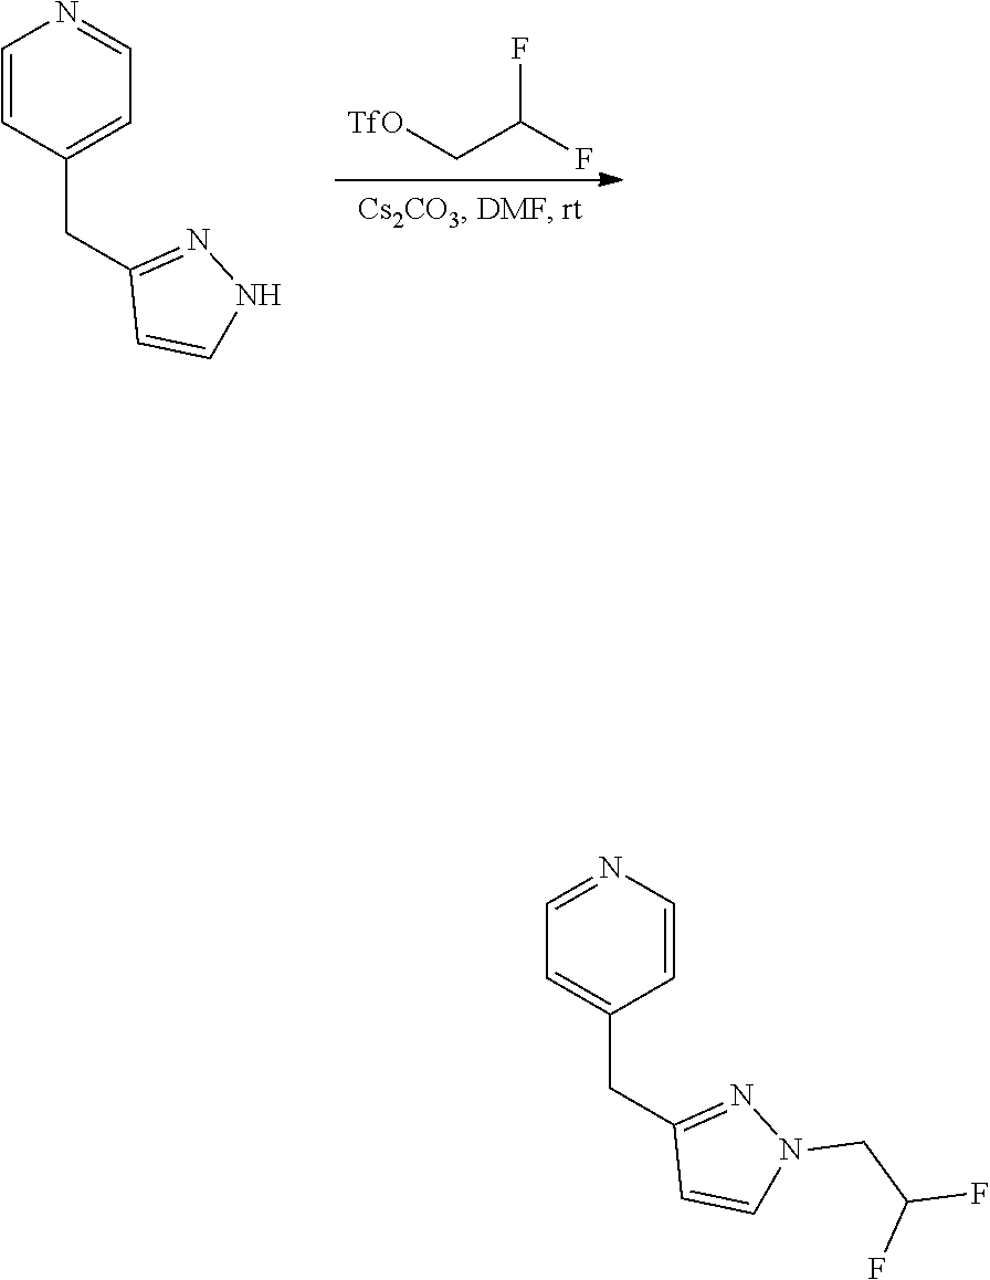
N1N=C(CC2=CC=NC=C2)C=C1.C(C[TfO])(F)F.N1=C(CC2=CC=NC=C2)C=CN1CC(F)F
